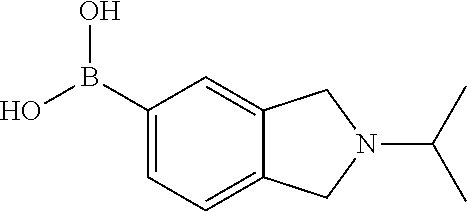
C1(B(O)O)=CC=C2C(=C1)CN(C(C)C)C2
